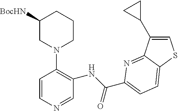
C1=CN=CC(NC(=O)C2=CC=C3C(=N2)C(C2CC2)=CS3)=C1N1CCCC([BocHN])C1
